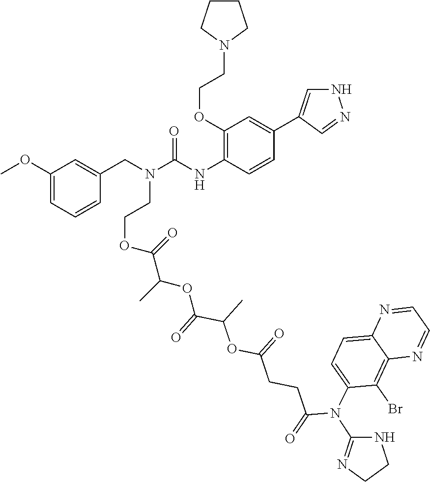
C1CCN(CCOC2=C(NC(N(CC3=CC(OC)=CC=C3)CCOC(C(OC(C(OC(CCC(N(C3=NCCN3)C3=CC=C4C(=C3Br)N=CC=N4)=O)=O)C)=O)C)=O)=O)C=CC(C3=CNN=C3)=C2)C1
